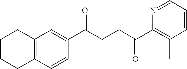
C1(C(CCC(C2=C(C)C=CC=N2)=O)=O)=CC2=C(C=C1)CCCC2
